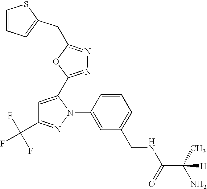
C1=CC(N2C(C3=NN=C(CC4=CC=CS4)O3)=CC(C(F)(F)F)=N2)=CC(CNC(C(C)(N)[H])=O)=C1
